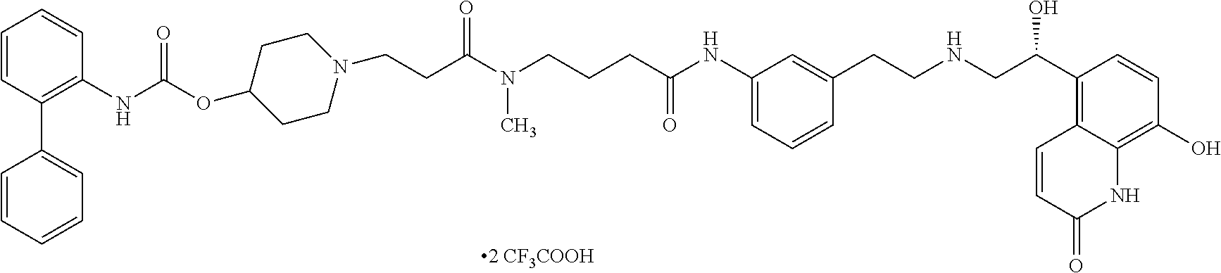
CN(CCCC(NC1=CC=CC(CCNCC(C2=C3C=CC(=O)NC3=C(O)C=C2)O)=C1)=O)C(CCN1CCC(OC(NC2=C(C3=CC=CC=C3)C=CC=C2)=O)CC1)=O
